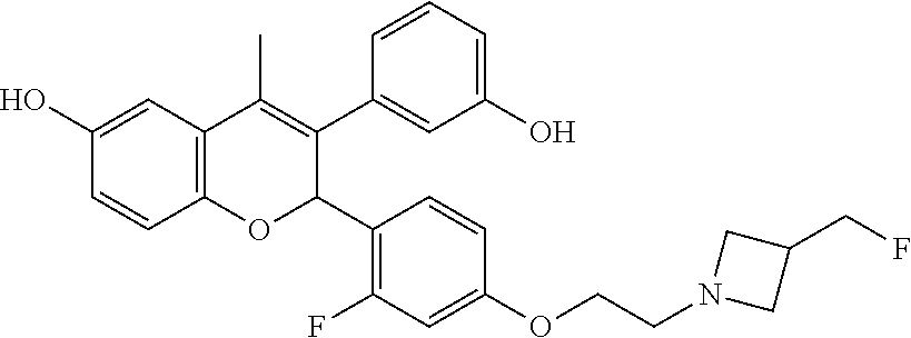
C12=C(C=C(O)C=C1)C(C)=C(C1=CC(O)=CC=C1)C(C1=C(F)C=C(OCCN3CC(CF)C3)C=C1)O2
